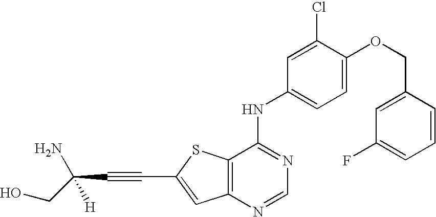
[H]C(C#CC1=CC2=C(S1)C(NC1=CC=C(OCC3=CC(F)=CC=C3)C(Cl)=C1)=NC=N2)(N)CO
